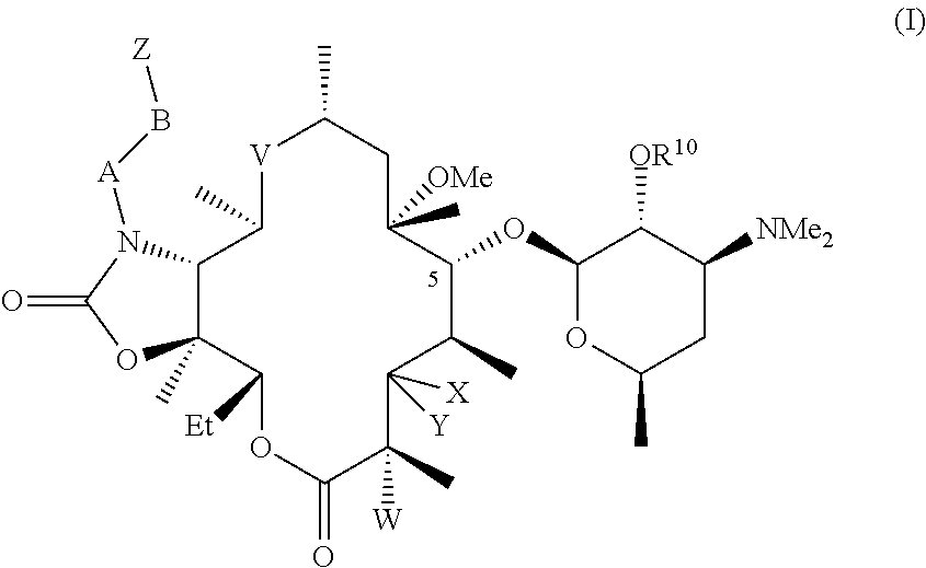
[V]1C(C)CC(C)([OMe])C(OC2OC(C)CC([NMe2])C2[OR10])C(C)C([X])([Y])C(C)([W])C(=O)OC([Et])C2(C)C(C1C)N([A]B[Z])C(=O)O2
